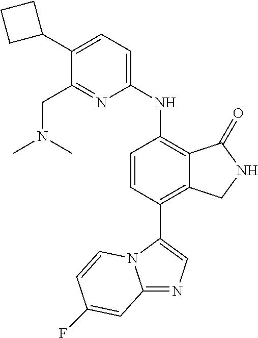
C12=NC=C(C3=C4C(=C(NC5=CC=C(C6CCC6)C(CN(C)C)=N5)C=C3)C(=O)NC4)N1C=CC(F)=C2
